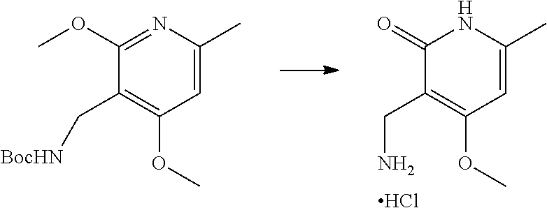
C1=C(C)NC(=O)C(CN)=C1OC.Cl.C1=C(C)N=C(OC)C(C[BocHN])=C1OC
